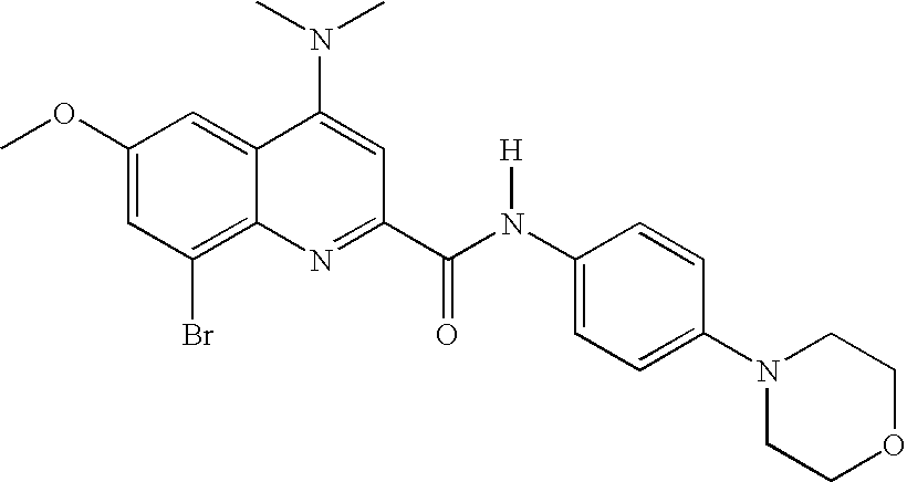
C1(OC)=CC(Br)=C2C(=C1)C(N(C)C)=CC(C(N(C1=CC=C(N3CCOCC3)C=C1)[H])=O)=N2
